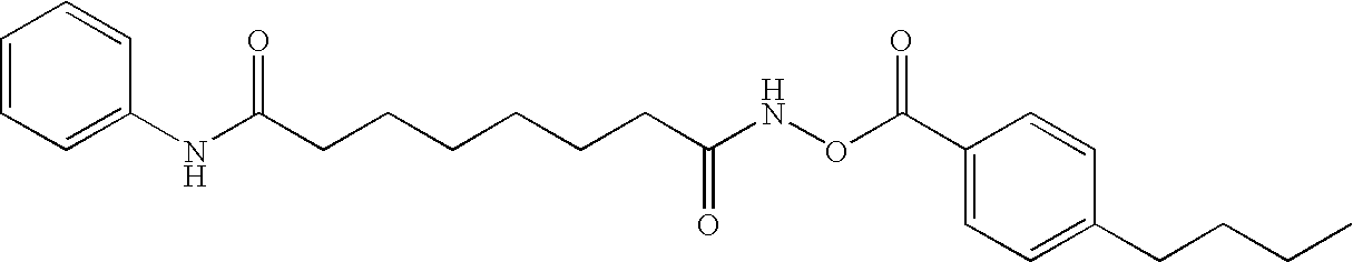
C1=CC=C(NC(CCCCCCC(NOC(C2=CC=C(CCCC)C=C2)=O)=O)=O)C=C1
